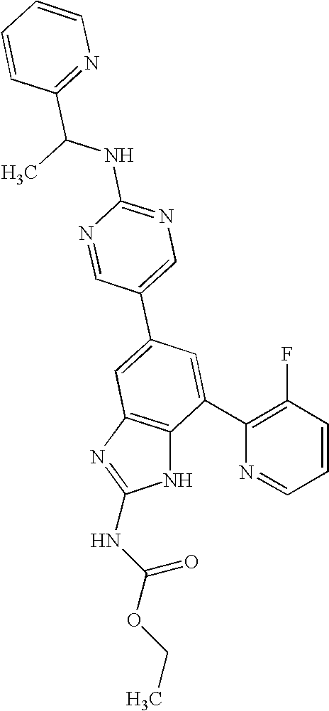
N1=CC(C2=CC3=C(C(C4=C(F)C=CC=N4)=C2)NC(NC(OCC)=O)=N3)=CN=C1NC(C)C1=NC=CC=C1
